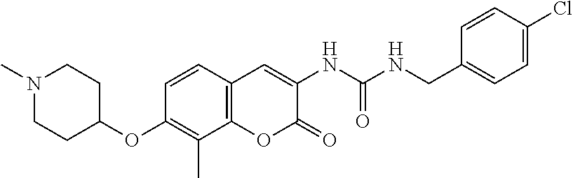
C1(OC2CCN(C)CC2)=C(C)C2=C(C=C1)C=C(NC(NCC1=CC=C(Cl)C=C1)=O)C(=O)O2
